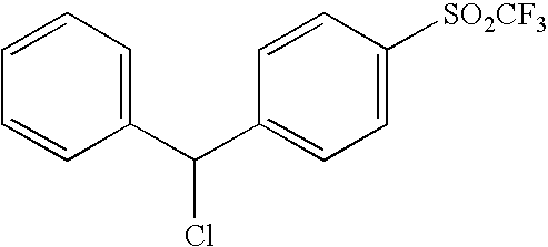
C1=CC=C(C(C2=CC=C([SO2CF3])C=C2)Cl)C=C1
